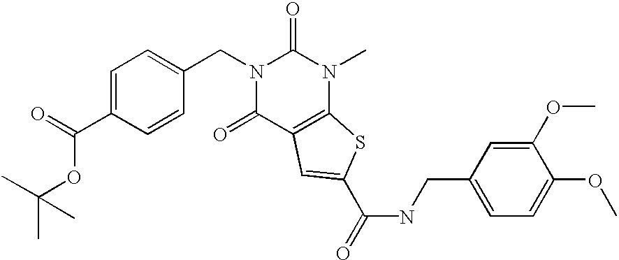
N1(CC2=CC=C(C(OC(C)(C)C)=O)C=C2)C(=O)C2=C(N(C)C1=O)SC(C(NCC1=CC=C(OC)C(OC)=C1)=O)=C2
